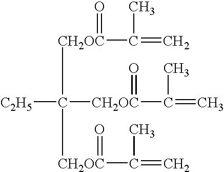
[CH2OC](C(=C)C)(=O)C([CH2OC](C(=C)C)=O)([C2H5])[CH2OC](C(=C)C)=O
